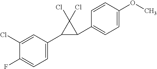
C1=C(C2C(C3=CC=C(OC)C=C3)C2(Cl)Cl)C=C(Cl)C(F)=C1
